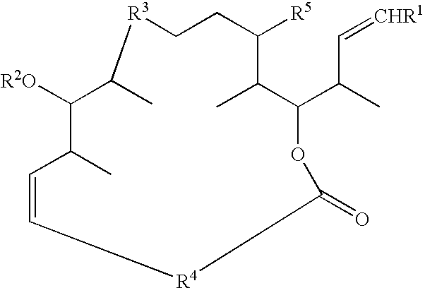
CC1C(C(C)C=[CHR1])OC(=O)[R4]C=CC(C)C([R2O])C(C)[R3]CCC1[R5]
